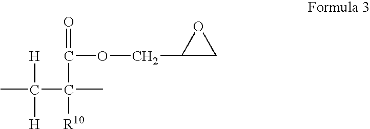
CC(C(C)([R10])C(=O)OCC1CO1)([H])[H]
